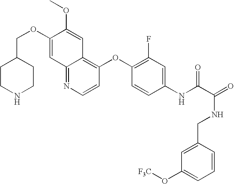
C12=NC=CC(OC3=C(F)C=C(NC(C(=O)NCC4=CC(O[F3C])=CC=C4)=O)C=C3)=C1C=C(OC)C(OCC1CCNCC1)=C2
